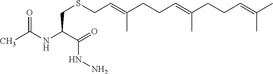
C(NC(C(=O)NN)CSCC=C(CCC=C(CCC=C(C)C)C)C)(=O)C
